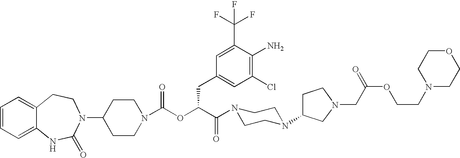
C1(N2C(=O)NC3=CC=CC=C3CC2)CCN(C(OC(C(=O)N2CCN(C3CCN(CC(OCCN4CCOCC4)=O)C3)CC2)CC2=CC(Cl)=C(N)C(C(F)(F)F)=C2)=O)CC1
